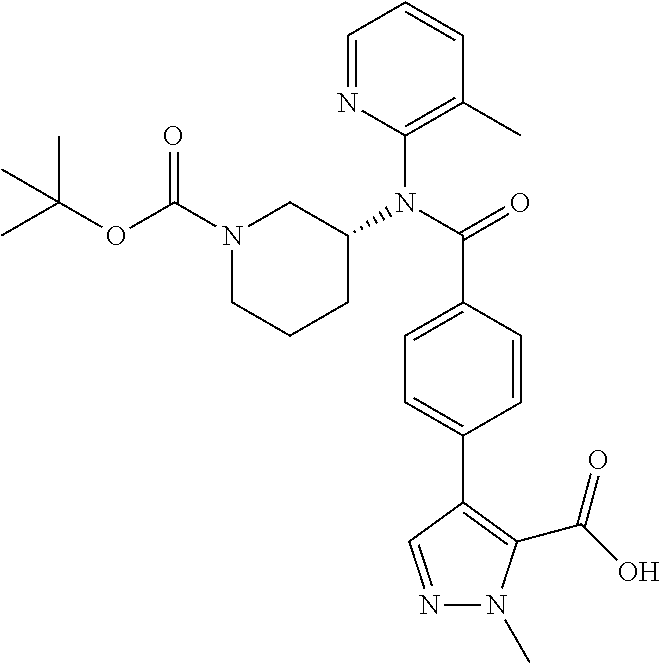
C1=NC(N(C(=O)C2=CC=C(C3=C(C(O)=O)N(C)N=C3)C=C2)C2CN(C(OC(C)(C)C)=O)CCC2)=C(C)C=C1
